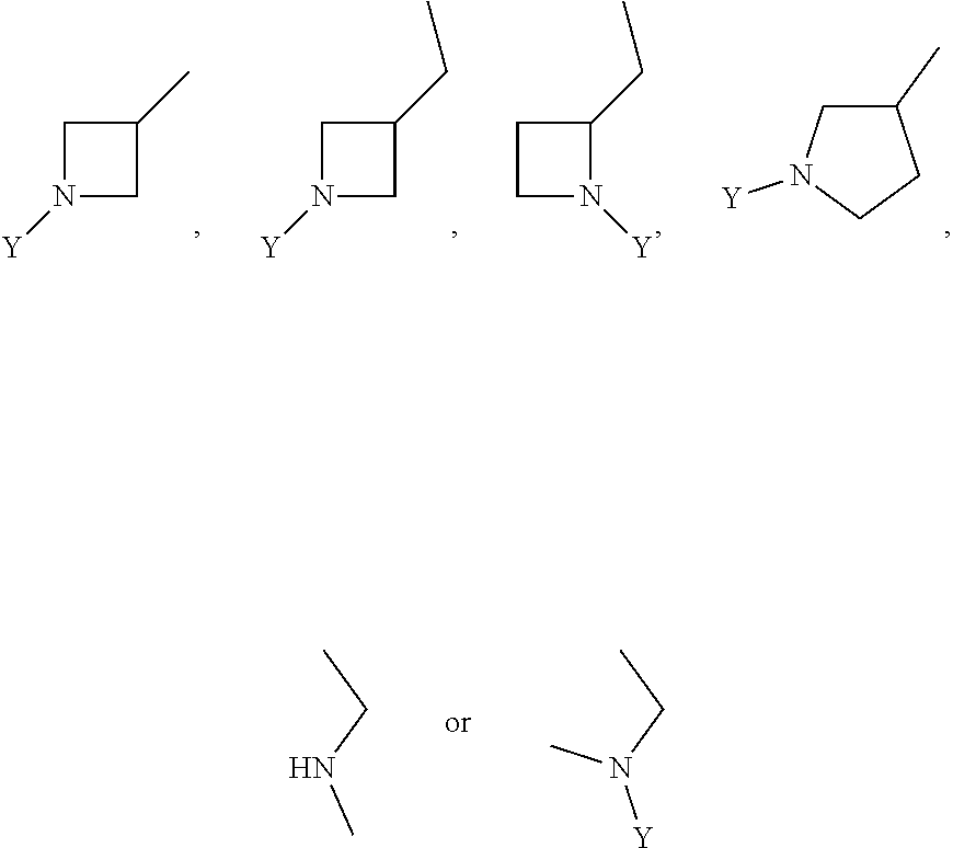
C1N([Y])CC1C.C1N([Y])CC1CC.C1CN([Y])C1CC.C1(C)CN([Y])CC1.N(CC)C.CN(CC)[Y]
